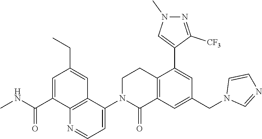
C12=C(C=C(CN3C=NC=C3)C=C1C1=CN(C)N=C1[CF3])C(=O)N(C1=CC=NC3=C1C=C(CC)C=C3C(NC)=O)CC2
